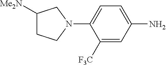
C1([F3C])=CC(N)=CC=C1N1CC([Me2N])CC1
